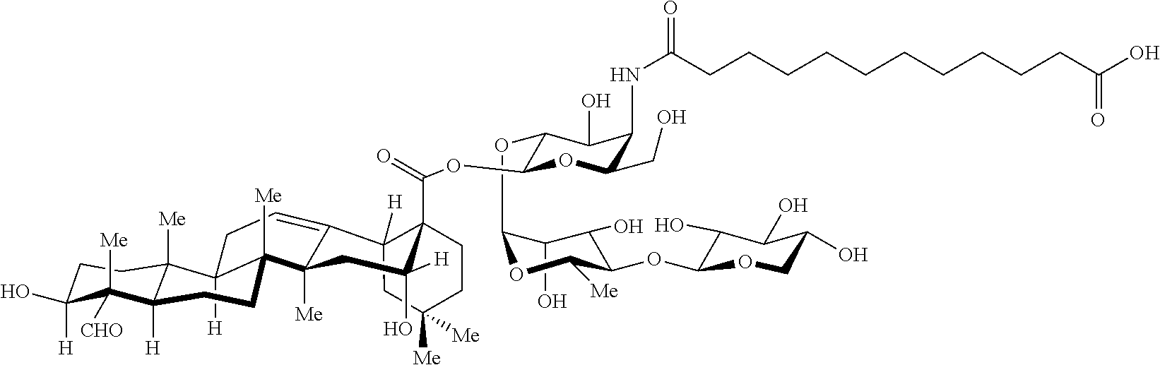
C1(OC2C(O)C(O)C(OC3C(O)C(O)C(O)CO3)C([Me])O2)C(OC(=O)C23CCC([Me])([Me])CC2([H])C2=CCC4([H])C([Me])(C2([Me])CC3([H])O)CCC2([H])C4([Me])CCC([H])(O)C2([CHO])[Me])OC(CO)C(NC(CCCCCCCCCCC(O)=O)=O)C1O
